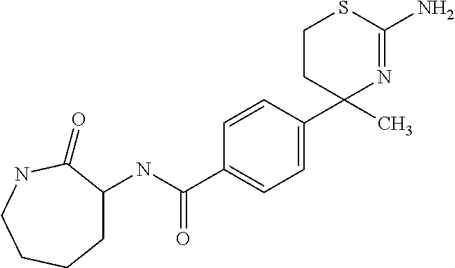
C1C(NC(C2=CC=C(C3(C)N=C(N)SCC3)C=C2)=O)C(=O)NCCC1
